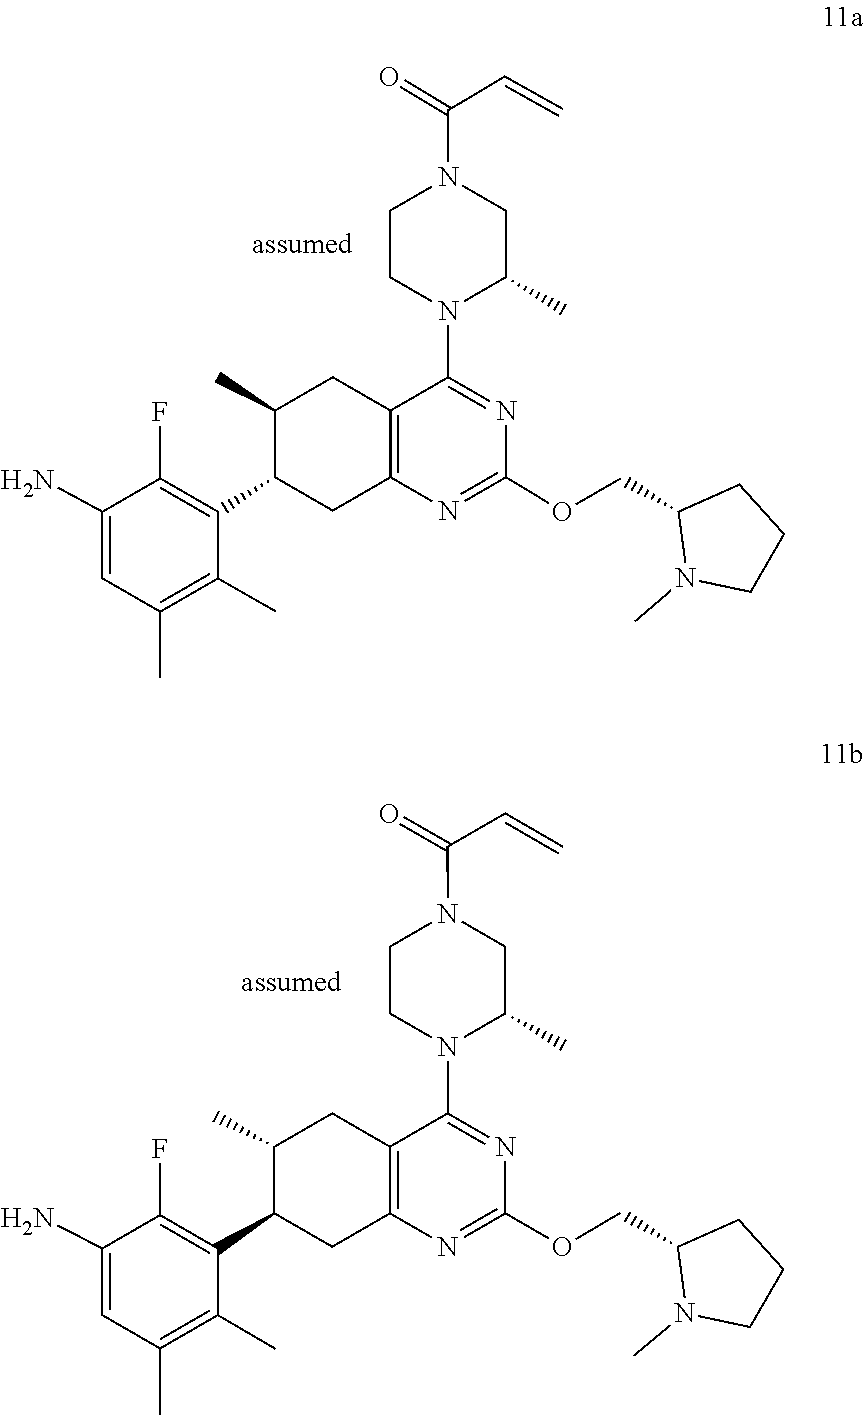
C1(OCC2CCCN2C)=NC2=C(CC(C)C(C3=C(F)C(N)=CC(C)=C3C)C2)C(N2C(C)CN(C(=O)C=C)CC2)=N1.C1(COC2=NC3=C(C(N4C(C)CN(C(C=C)=O)CC4)=N2)CC(C)C(C2=C(F)C(N)=CC(C)=C2C)C3)CCCN1C
